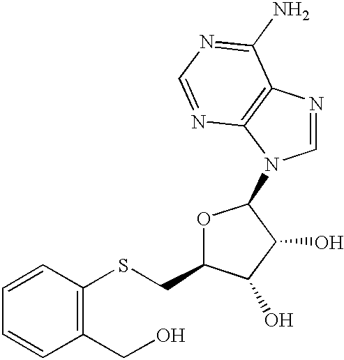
C1(SCC2OC(N3C=NC4=C3N=CN=C4N)C(O)C2O)=C(CO)C=CC=C1
